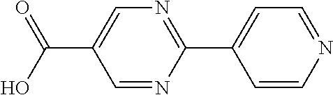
OC(=O)C1=CN=C(C2=CC=NC=C2)N=C1
